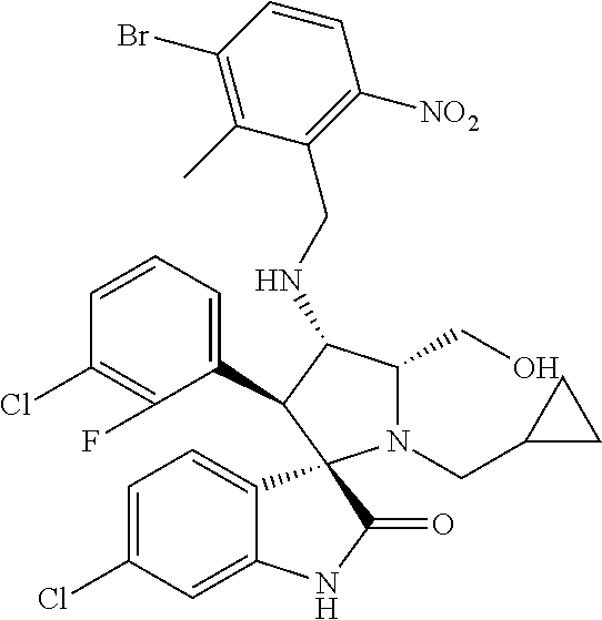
C1=C(Cl)C=C2C(=C1)C1(C(=O)N2)N(CC2CC2)C(CO)C(NCC2=C([NO2])C=CC(Br)=C2C)C1C1=CC=CC(Cl)=C1F
